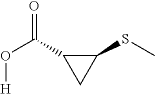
C1(SC)C(C(O[H])=O)C1
